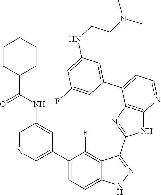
C1=NC=C(C2=CC=C3C(=C2F)C(C2=NC4=C(N2)N=CC=C4C2=CC(NCCN(C)C)=CC(F)=C2)=NN3)C=C1NC(=O)C1CCCCC1
